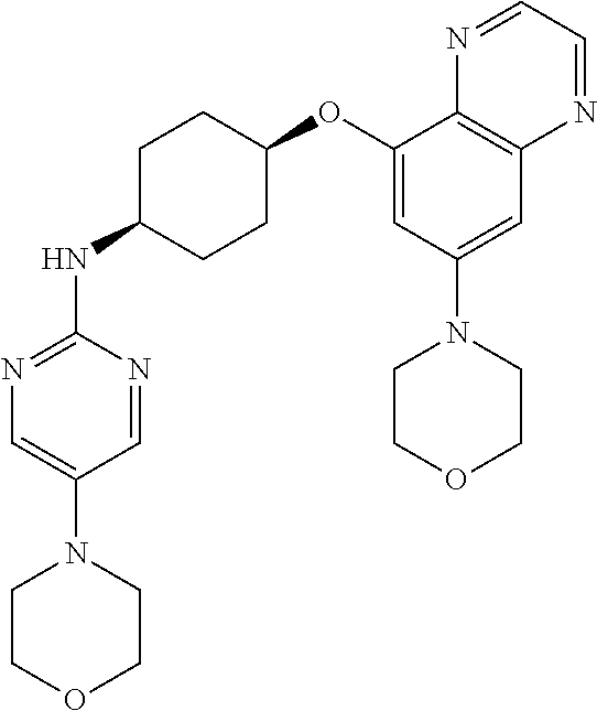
C1=NC(NC2CCC(OC3=CC(N4CCOCC4)=CC4=C3N=CC=N4)CC2)=NC=C1N1CCOCC1
